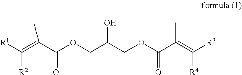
[R1]C(=C(C(OCC(COC(C(=C([R3])[R4])C)=O)O)=O)C)[R2]
